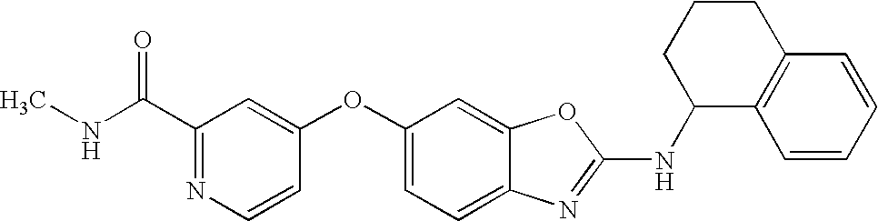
C1(C(NC)=O)=NC=CC(OC2=CC=C3C(=C2)OC(NC2C4=C(CCC2)C=CC=C4)=N3)=C1
